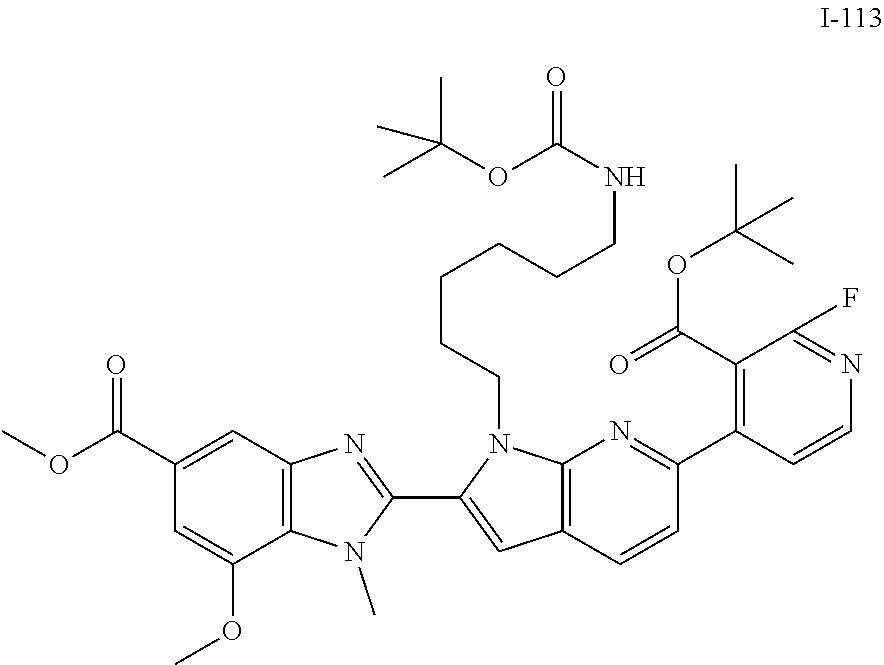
C1(C(OC)=O)=CC2=C(C(OC)=C1)N(C)C(C1=CC3=C(N1CCCCCCNC(=O)OC(C)(C)C)N=C(C1=C(C(=O)OC(C)(C)C)C(F)=NC=C1)C=C3)=N2
